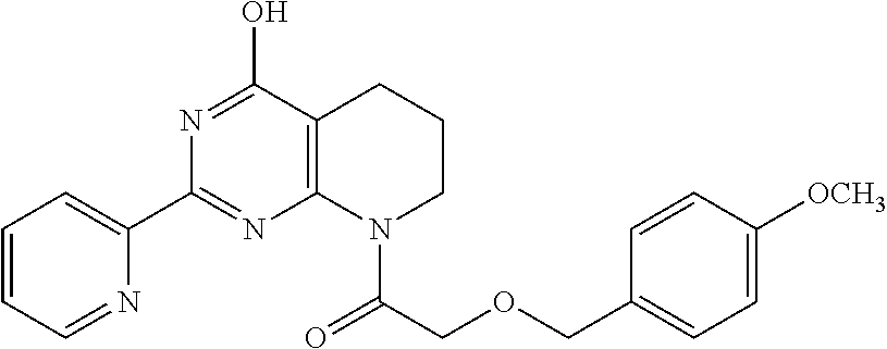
C12=C(C(O)=NC(C3=CC=CC=N3)=N1)CCCN2C(=O)COCC1=CC=C([OCH3])C=C1
